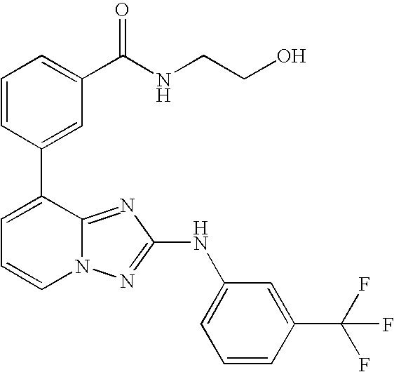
C1=CC(C2=CC=CN3C2=NC(NC2=CC=CC(C(F)(F)F)=C2)=N3)=CC(C(NCCO)=O)=C1
